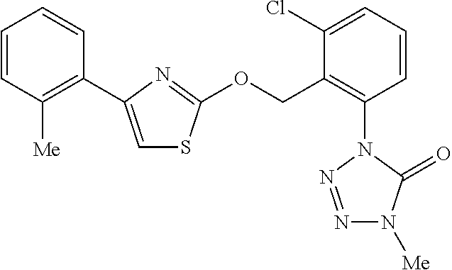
C1=CC([Me])=C(C2=CSC(OCC3=C(N4N=NN([Me])C4=O)C=CC=C3Cl)=N2)C=C1
